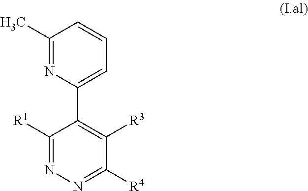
C1([R1])=NN=C([R4])C([R3])=C1C1=CC=CC(C)=N1
